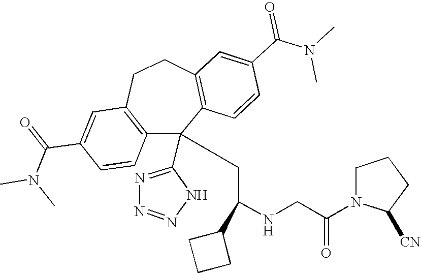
C1(C(=O)N(C)C)=CC2=C(C=C1)C(C1=NN=NN1)(CC(NCC(N1C([CN])CCC1)=O)C1CCC1)C1=C(CC2)C=C(C(N(C)C)=O)C=C1
